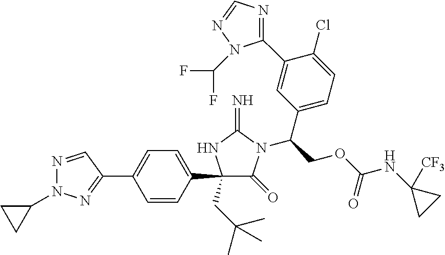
C1(C2=CC=C(C3=NN(C4CC4)N=C3)C=C2)(CC(C)(C)C)C(=O)N(C(C2=CC=C(Cl)C(C3=NC=NN3C(F)F)=C2)COC(NC2([CF3])CC2)=O)C(=N)N1
